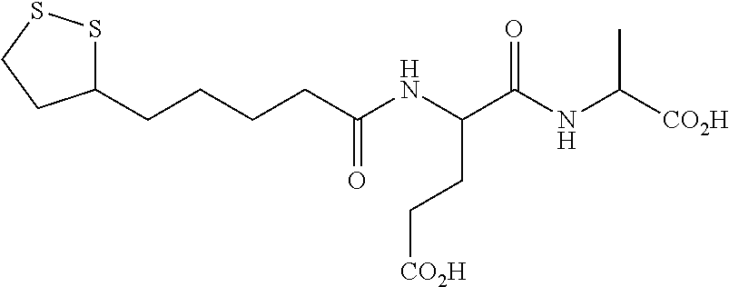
C1(CCCCC(NC(C(NC([CO2H])C)=O)CC[CO2H])=O)SSCC1
